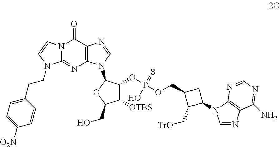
N12C(=NC3=C(C1=O)N=CN3C1C(OP(OCC3C(C[TrO])C(N4C=NC5=C4N=CN=C5N)C3)(=S)O)C([OTBS])C(CO)O1)N(CCC1=CC=C([O2N])C=C1)C=C2
